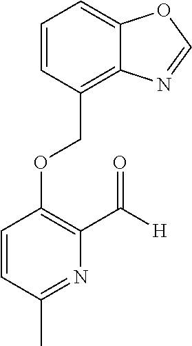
C12=CC=CC(COC3=C(C([H])=O)N=C(C)C=C3)=C1N=CO2
